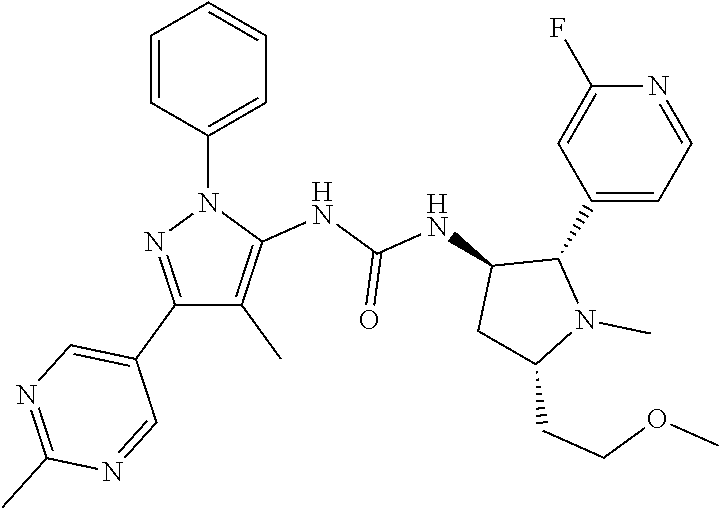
N(C(NC1C(C2=CC=NC(F)=C2)N(C)C(CCOC)C1)=O)C1=C(C)C(C2=CN=C(C)N=C2)=NN1C1=CC=CC=C1
